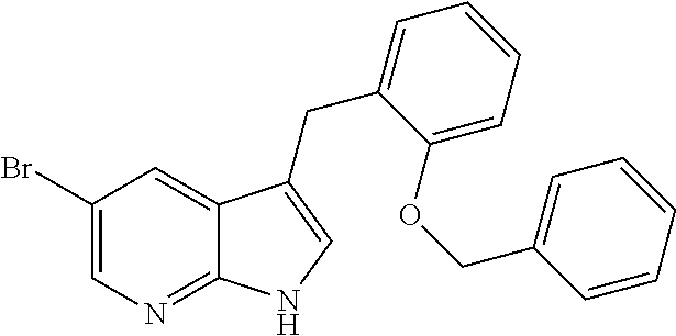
C12=NC=C(Br)C=C1C(CC1=CC=CC=C1OCC1=CC=CC=C1)=CN2
